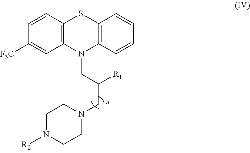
C12=C(C=CC([F3C])=C1)SC1=C(N2CC(CN2CCN([R2])CC2)[R1])C=CC=C1
